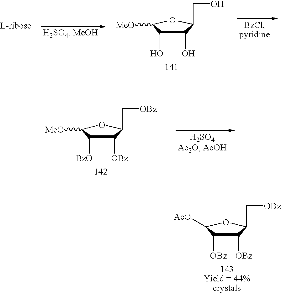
[MeO]C1C(O)C(O)C(CO)O1.[AcO]C1C([OBz])C([OBz])C(C[OBz])O1.[MeO]C1C([BzO])C([OBz])C(C[OBz])O1
